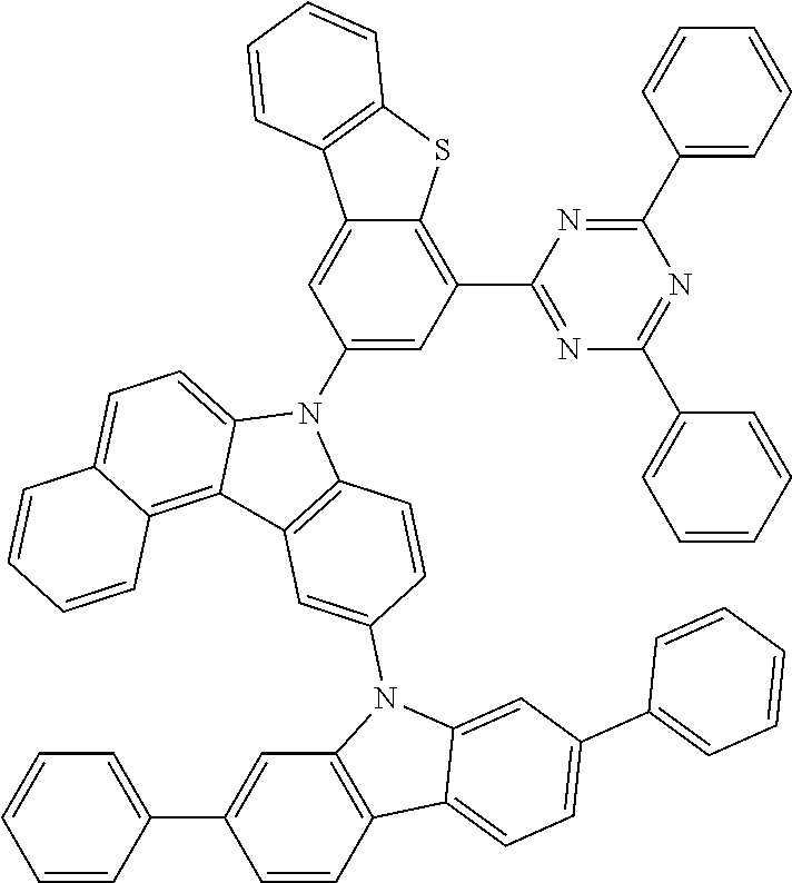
C1=CC=CC(C2=NC(C3=CC=CC=C3)=NC(C3=C4C(=CC(N5C6=CC=C7C(=C6C6=C5C=CC(N5C8=C(C9=CC=C(C%10=CC=CC=C%10)C=C59)C=CC(C5=CC=CC=C5)=C8)=C6)C=CC=C7)=C3)C3=C(S4)C=CC=C3)=N2)=C1
